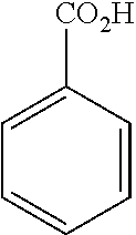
C1=C([CO2H])C=CC=C1
